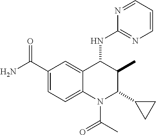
C1(C(N)=O)=CC=C2C(=C1)C(NC1=NC=CC=N1)C(C)C(C1CC1)N2C(C)=O
